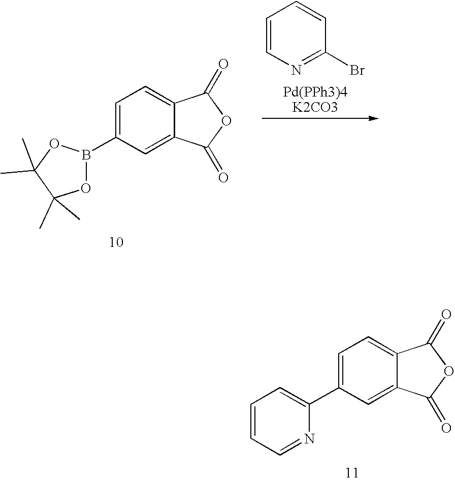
C1=C(C2=CC=CC=N2)C=C2C(=C1)C(=O)OC2=O.C1=C(B2OC(C)(C)C(C)(C)O2)C=C2C(=C1)C(=O)OC2=O.C1=CN=C(Br)C=C1.[Pd(PPh3)4K2CO3]
